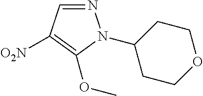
N1=CC([O2N])=C(OC)N1C1CCOCC1
